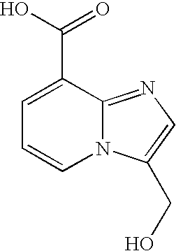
C1=C(C(=O)O)C2=NC=C(CO)N2C=C1
